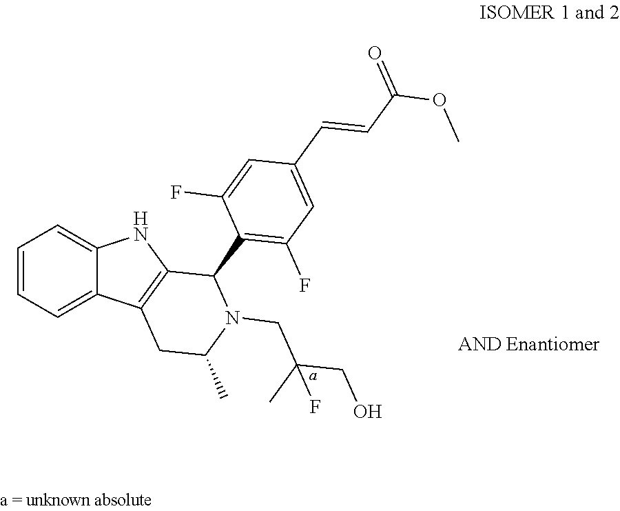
C1=CC=C2C(=C1)NC1=C2CC(C)N(CC(CO)(C)F)C1C1=C(F)C=C(C=CC(OC)=O)C=C1F
